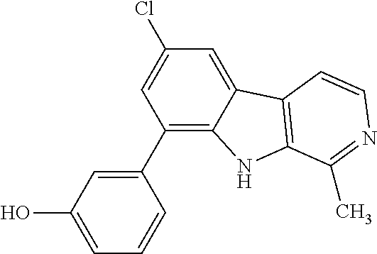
C1(C2=CC(O)=CC=C2)=C2C(=CC(Cl)=C1)C1=C(N2)C(C)=NC=C1
